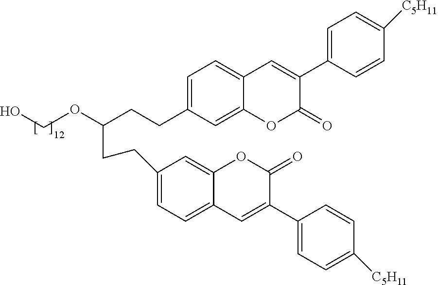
C1=C(CCC(OCO)CCC2=CC=C3C(=C2)OC(=O)C(C2=CC=C([C5H11])C=C2)=C3)C=C2C(=C1)C=C(C1=CC=C([C5H11])C=C1)C(=O)O2
